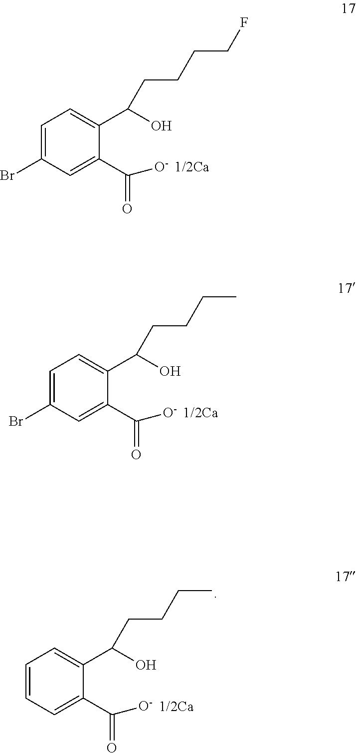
C1=C(Br)C=C(C([O-])=O)C(C(O)CCCCF)=C1.C1=C(Br)C=C(C([O-])=O)C(C(O)CCCC)=C1.C1=CC=C(C([O-])=O)C(C(O)CCCC)=C1
